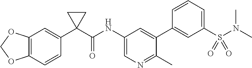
C12=C(C=CC(C3(C(=O)NC4=CN=C(C)C(C5=CC(S(N(C)C)(=O)=O)=CC=C5)=C4)CC3)=C1)OCO2
